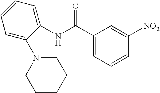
N(C1=CC=CC=C1N1CCCCC1)C(C1=CC=CC([NO2])=C1)=O
